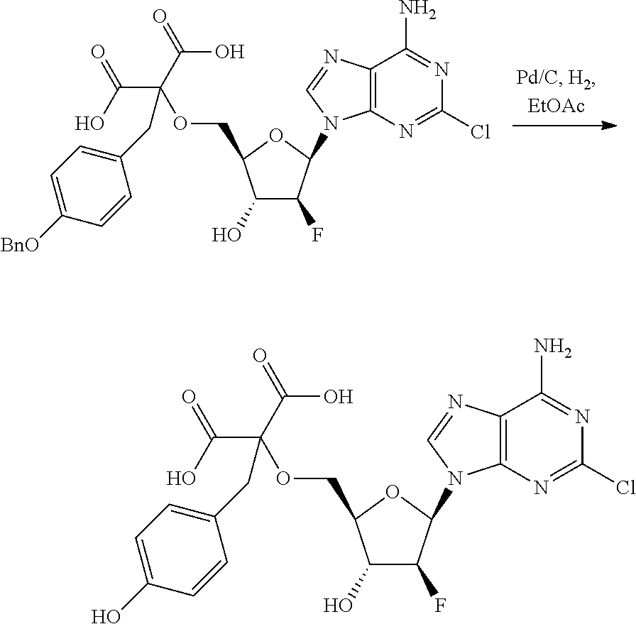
C12=C(N=C(Cl)N=C1N)N(C1C(F)C(O)C(COC(C(O)=O)(C(O)=O)CC3=CC=C([BnO])C=C3)O1)C=N2.C12=C(N=C(Cl)N=C1N)N(C1C(F)C(O)C(COC(C(O)=O)(C(O)=O)CC3=CC=C(O)C=C3)O1)C=N2
